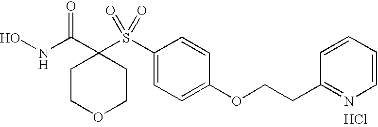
N(C(C1(S(C2=CC=C(OCCC3=NC=CC=C3)C=C2)(=O)=O)CCOCC1)=O)O.Cl
